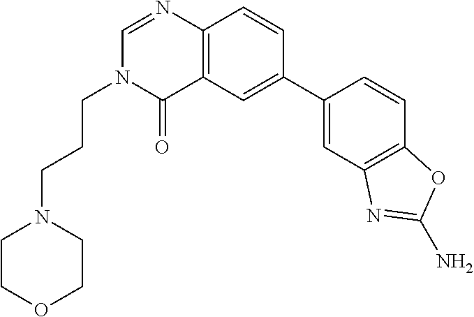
C12=C(C=CC(C3=CC4=C(C=C3)OC(N)=N4)=C1)N=CN(CCCN1CCOCC1)C2=O
